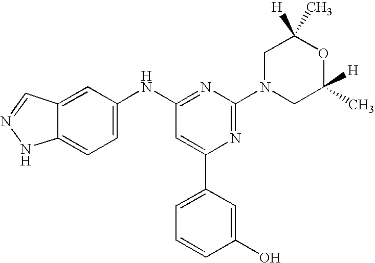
C1(N2CC([H])(C)OC([H])(C)C2)=NC(C2=CC=CC(O)=C2)=CC(NC2=CC=C3C(=C2)C=NN3)=N1
